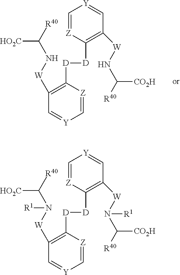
C1=[Z]C([D][D]C2=C([W]N(C([R40])[HO2C])[R1])C=[Y]C=[Z]2)=C([W]N(C([R40])[CO2H])[R1])C=[Y]1.C1=[Z]C([D][D]C2=C([W]NC([R40])[HO2C])C=[Y]C=[Z]2)=C([W]NC([R40])[CO2H])C=[Y]1
